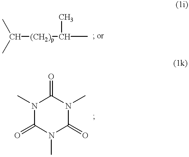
CC(C)[(CH2)p]C(C)C.N1(C)C(=O)N(C)C(=O)N(C)C1=O
